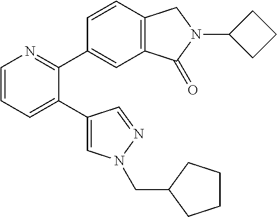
C1=CC=C(C2=CN(CC3CCCC3)N=C2)C(C2=CC3=C(C=C2)CN(C2CCC2)C3=O)=N1
